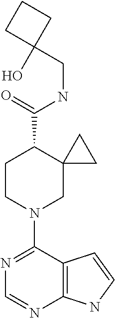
N1=C(N2CC3(C(C(=O)NCC4(O)CCC4)CC2)CC3)C2=C(N=C1)NC=C2
